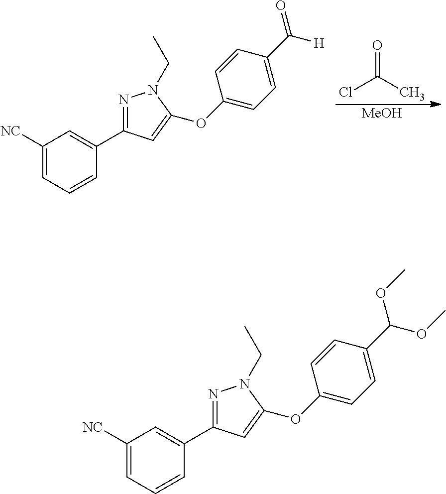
ClC(C)=O.[MeOH].C1([NC])=CC=CC(C2=NN(CC)C(OC3=CC=C(C(=O)[H])C=C3)=C2)=C1.C1([NC])=CC=CC(C2=NN(CC)C(OC3=CC=C(C(OC)OC)C=C3)=C2)=C1
